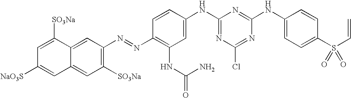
C1([SO3Na])=C(N=NC2=C(NC(=O)N)C=C(NC3=NC(Cl)=NC(NC4=CC=C(S(C=C)(=O)=O)C=C4)=N3)C=C2)C=C2C(=C1)C=C([NaO3S])C=C2[SO3Na]
